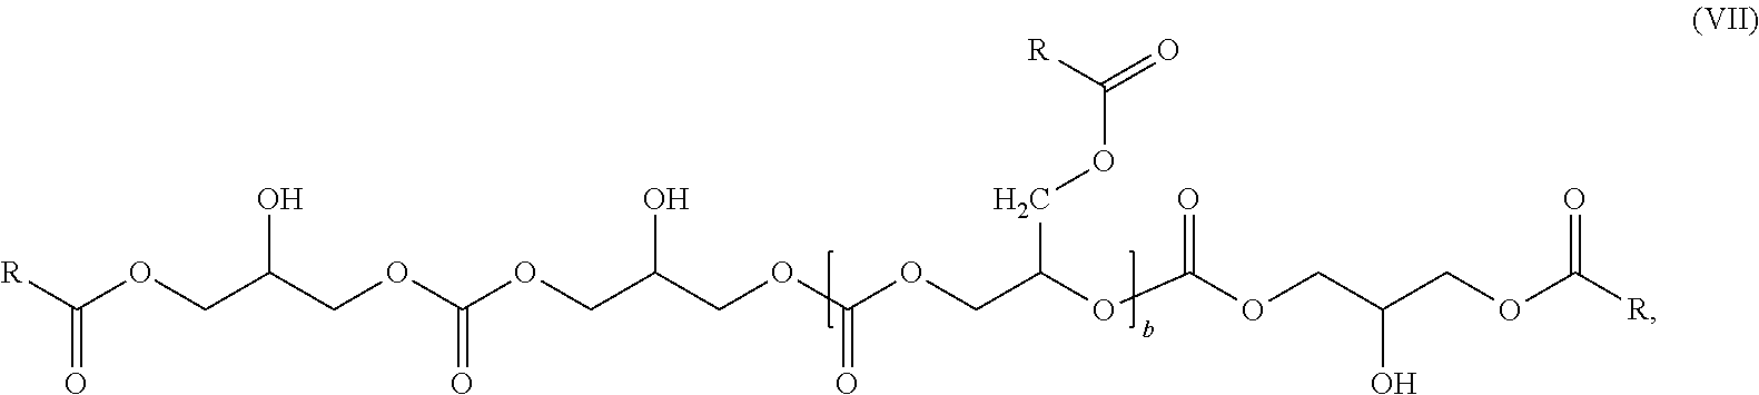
[R]C(=O)OCC(COC(=O)OCC(O)COC(=O)OCC(OC(=O)OCC(O)COC(=O)[R])COC(=O)[R])O
